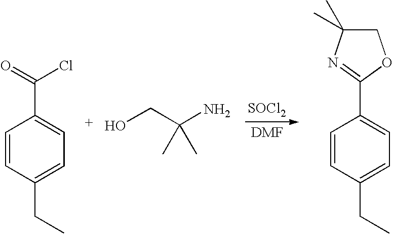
[SOCl2].C1=CC(CC)=CC=C1C(=O)Cl.OCC(N)(C)C.C1=CC(CC)=CC=C1C1=NC(C)(C)CO1
